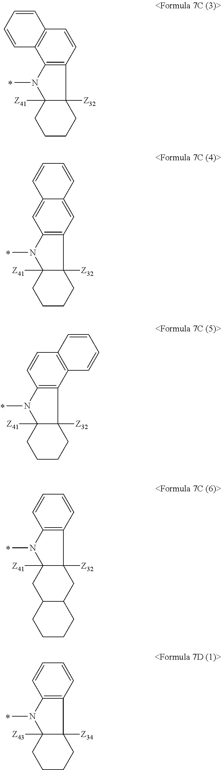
C12=C(N(C)C3([Z41])C1([Z32])CCCC3)C1=C(C=C2)C=CC=C1.C12=C(N(C)C3([Z41])C1([Z32])CCCC3)C=C1C(=C2)C=CC=C1.C12=C(N(C)C3([Z41])C1([Z32])CCCC3)C=CC1=C2C=CC=C1.C12=C(N(C)C3([Z41])C1([Z32])CC1C(C3)CCCC1)C=CC=C2.C12=C(N(C)C3([Z43])C1([Z34])CCCC3)C=CC=C2
